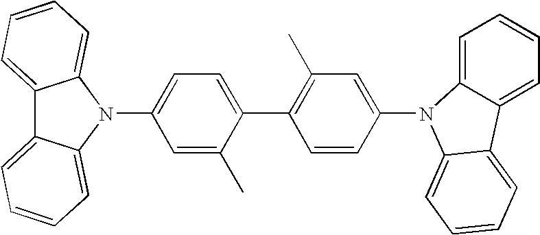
C12=CC=CC=C1N(C1=CC=C(C3=C(C)C=C(N4C5=CC=CC=C5C5=CC=CC=C45)C=C3)C(C)=C1)C1=CC=CC=C21
